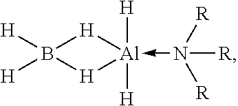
[H]B1([H])[H][Al](-N([R])([R])[R])([H])([H])[H]1
